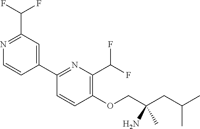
N1=C(C(F)F)C=C(C2=NC(C(F)F)=C(OCC(CC(C)C)(N)C)C=C2)C=C1
